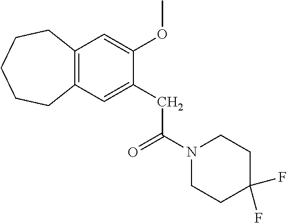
C12=C(C=C(CC(N3CCC(F)(F)CC3)=O)C(OC)=C1)CCCCC2
